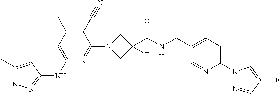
N1C(C)=CC(NC2=CC(C)=C(C#N)C(N3CC(C(NCC4=CC=C(N5N=CC(F)=C5)N=C4)=O)(F)C3)=N2)=N1
